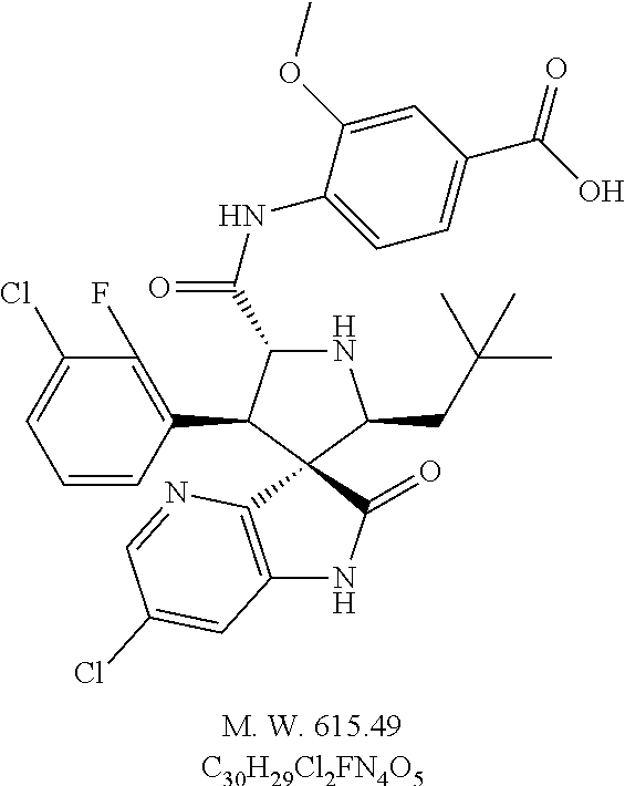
C1(Cl)=CC=CC(C2C(C(=O)NC3=CC=C(C(O)=O)C=C3OC)NC(CC(C)(C)C)C23C2=C(NC3=O)C=C(Cl)C=N2)=C1F.[C30H29Cl2FN4O5]
